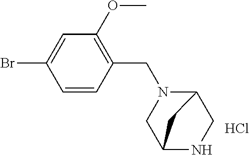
BrC1=CC(OC)=C(CN2C3CNC(C2)C3)C=C1.Cl
